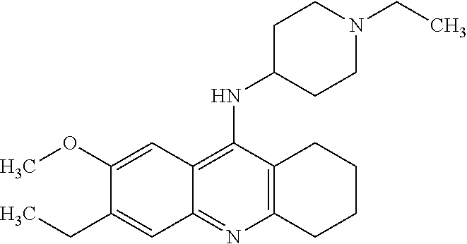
C12=C(C(NC3CCN(CC)CC3)=C3C(=N1)C=C(CC)C(OC)=C3)CCCC2
